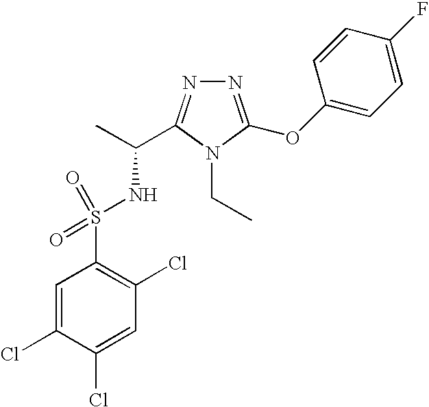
C1=C(Cl)C(Cl)=CC(Cl)=C1S(NC(C)C1=NN=C(OC2=CC=C(F)C=C2)N1CC)(=O)=O
